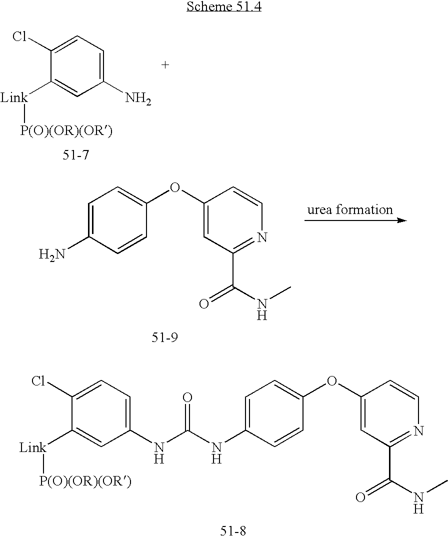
C1(N)=CC=C(Cl)C([Link][P(O)(OR)(OR)])=C1.NC1=CC=C(OC2=CC(C(=O)NC)=NC=C2)C=C1.C1(NC(NC2=CC=C(OC3=CC(C(=O)NC)=NC=C3)C=C2)=O)=CC=C(Cl)C([Link][P(O)(OR)(OR)])=C1
